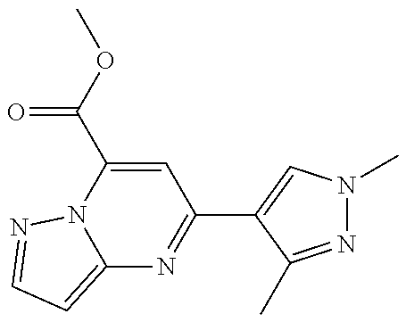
C12=CC=NN1C(C(OC)=O)=CC(C1=CN(C)N=C1C)=N2
